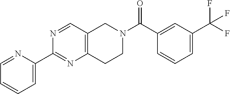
C1=C(C2=NC3=C(C=N2)CN(C(C2=CC(C(F)(F)F)=CC=C2)=O)CC3)N=CC=C1
